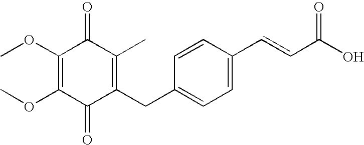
C1(=O)C(CC2=CC=C(C=CC(O)=O)C=C2)=C(C)C(=O)C(OC)=C1OC
